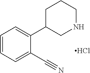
C1=CC=C(C#N)C(C2CNCCC2)=C1.Cl
